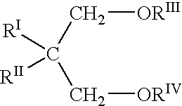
C([ORIII])C(C[ORIV])([RI])[RII]
